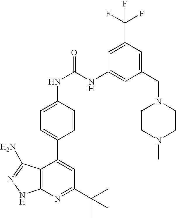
C1(C(C)(C)C)=NC2=C(C(C3=CC=C(NC(=O)NC4=CC(CN5CCN(C)CC5)=CC(C(F)(F)F)=C4)C=C3)=C1)C(N)=NN2
